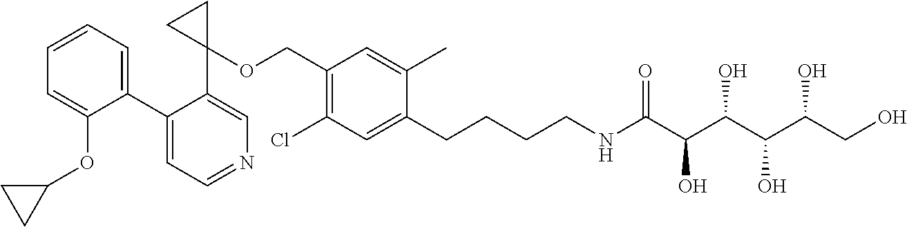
C1(C2=CC=CC=C2OC2CC2)=CC=NC=C1C1(OCC2=C(Cl)C=C(CCCCNC(C(C(C(C(CO)O)O)O)O)=O)C(C)=C2)CC1
